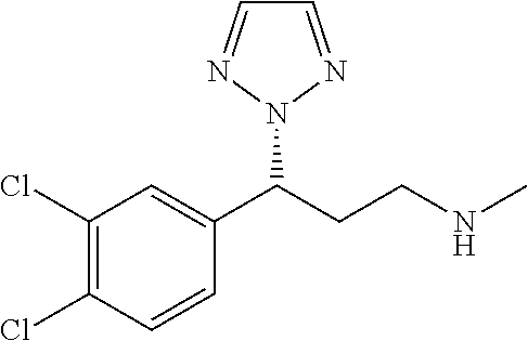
C1(Cl)=C(Cl)C=CC(C(CCNC)N2N=CC=N2)=C1
